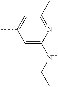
C1=C(NCC)N=C(C)C=C1C
